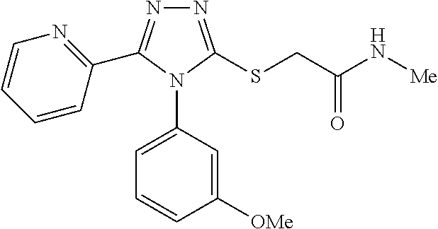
N1=C(SCC(N[Me])=O)N(C2=CC=CC([OMe])=C2)C(C2=NC=CC=C2)=N1
